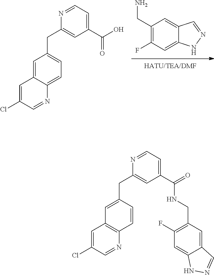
C1(CN)=C(F)C=C2C(=C1)C=NN2.C1=C2C(=CC=C1CC1=CC(C(=O)O)=CC=N1)N=CC(Cl)=C2.C1=C(CC2=CC(C(=O)NCC3=C(F)C=C4C(=C3)C=NN4)=CC=N2)C=CC2=C1C=C(Cl)C=N2
